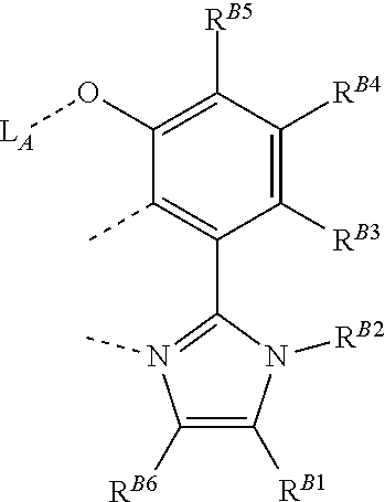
C1(O[LA])=C([RB5])C([RB4])=C([RB3])C(C2=N(C)C([RB6])=C([RB1])N2[RB2])=C1C
